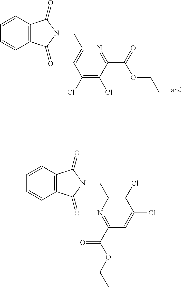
C1=CC=CC2=C1C(=O)N(CC1=CC(Cl)=C(Cl)C(C(OCC)=O)=N1)C2=O.C1=CC=CC2=C1C(=O)N(CC1=C(Cl)C(Cl)=CC(C(OCC)=O)=N1)C2=O
